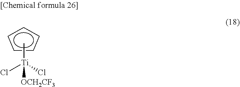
c1cccc1.[Ti](Cl)(Cl)([OCH2CF3])C
